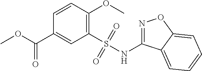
C1=CC(OC)=C(S(NC2=NOC3=CC=CC=C23)(=O)=O)C=C1C(OC)=O
